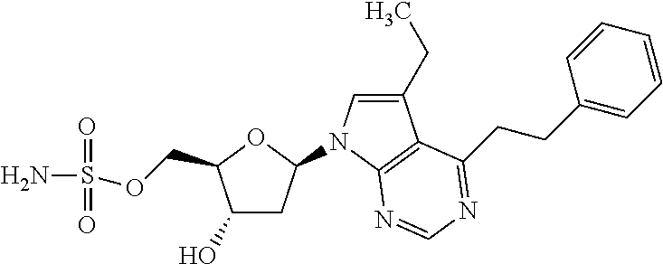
C1(O)CC(N2C=C(CC)C3=C2N=CN=C3CCC2=CC=CC=C2)OC1COS(N)(=O)=O
